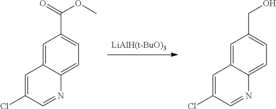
[LiAlH(t-BuO)3].C1=C2C(=CC=C1CO)N=CC(Cl)=C2.C1=C2C(=CC=C1C(OC)=O)N=CC(Cl)=C2
